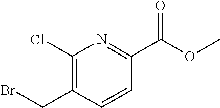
C1(Cl)=C(CBr)C=CC(C(OC)=O)=N1
